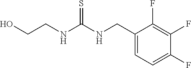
C1(CNC(NCCO)=S)=CC=C(F)C(F)=C1F
